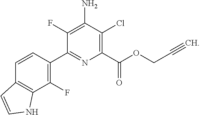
C1(N)=C(F)C(C2=C(F)C3=C(C=C2)C=CN3)=NC(C(=O)OCC#C)=C1Cl
